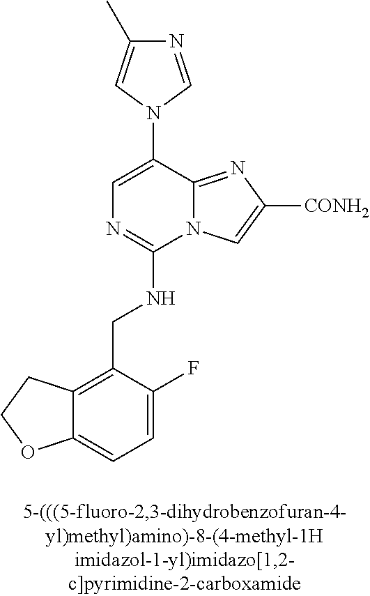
C12=CC=C(F)C(CNC3=NC=C(N4C=C(C)N=C4)C4=NC([CONH2])=CN34)=C1CCO2
